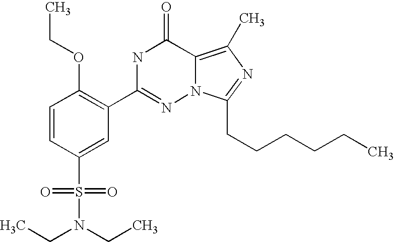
C1=CC(S(N(CC)CC)(=O)=O)=CC(C2=NN3C(=C(C)N=C3CCCCCC)C(=O)N2)=C1OCC
